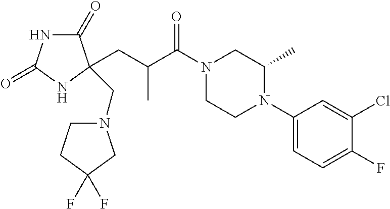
C1(=O)NC(=O)NC1(CN1CCC(F)(F)C1)CC(C)C(=O)N1CCN(C2=CC=C(F)C(Cl)=C2)C(C)C1
